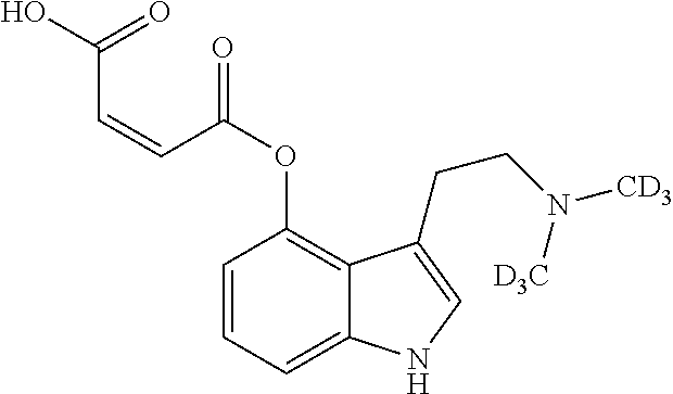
C1=CC=C2C(=C1OC(C=CC(=O)O)=O)C(CCN([D3C])[CD3])=CN2
